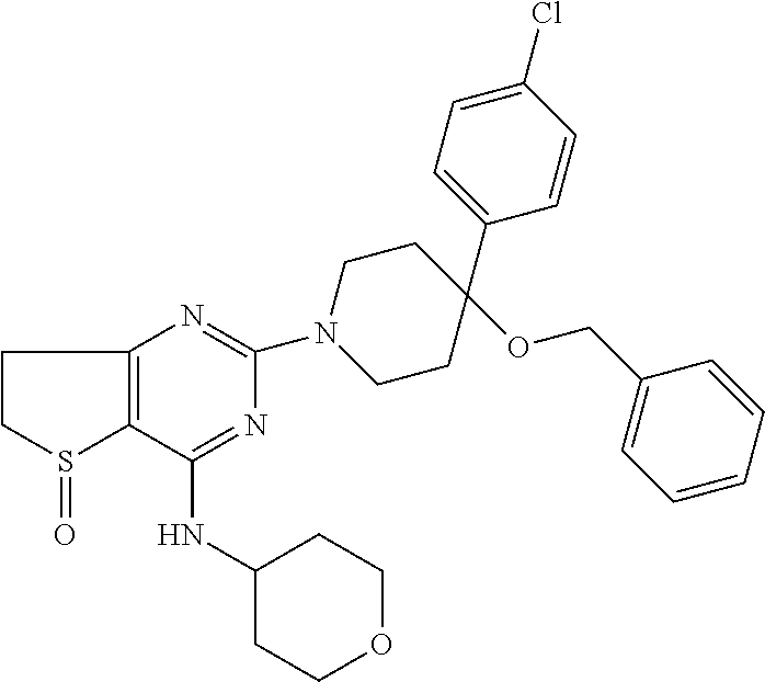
C1(NC2CCOCC2)=NC(N2CCC(C3=CC=C(Cl)C=C3)(OCC3=CC=CC=C3)CC2)=NC2=C1S(=O)CC2
